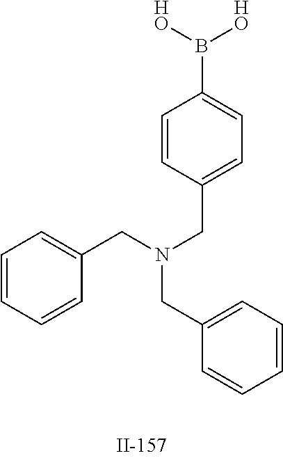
C1=CC=CC(CN(CC2=CC=CC=C2)CC2=CC=C(B([HO])[HO])C=C2)=C1
